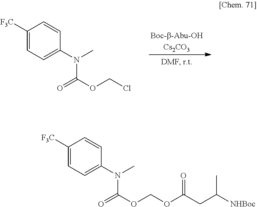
[Cs2CO3].C1([F3C])=CC=C(N(C)C(=O)OCCl)C=C1.C1([F3C])=CC=C(N(C)C(=O)OCOC(CC([NHBoc])C)=O)C=C1
